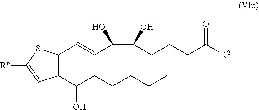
C1(C(CCCCC)O)=C(C=CC(C(CCCC([R2])=O)O)O)SC([R6])=C1
